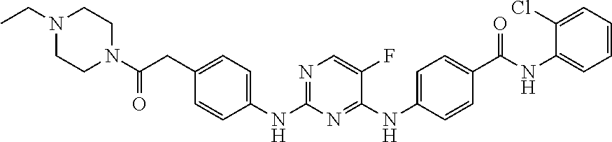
N1(CC)CCN(C(CC2=CC=C(NC3=NC=C(F)C(NC4=CC=C(C(NC5=CC=CC=C5Cl)=O)C=C4)=N3)C=C2)=O)CC1
